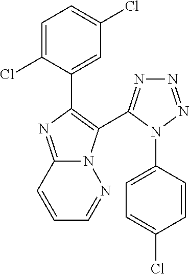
C1=C(Cl)C(C2=C(C3=NN=NN3C3=CC=C(Cl)C=C3)N3C(=N2)C=CC=N3)=CC(Cl)=C1
